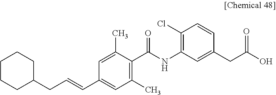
C1CCC(CC=CC2=CC(C)=C(C(NC3=C(Cl)C=CC(CC(O)=O)=C3)=O)C(C)=C2)CC1
